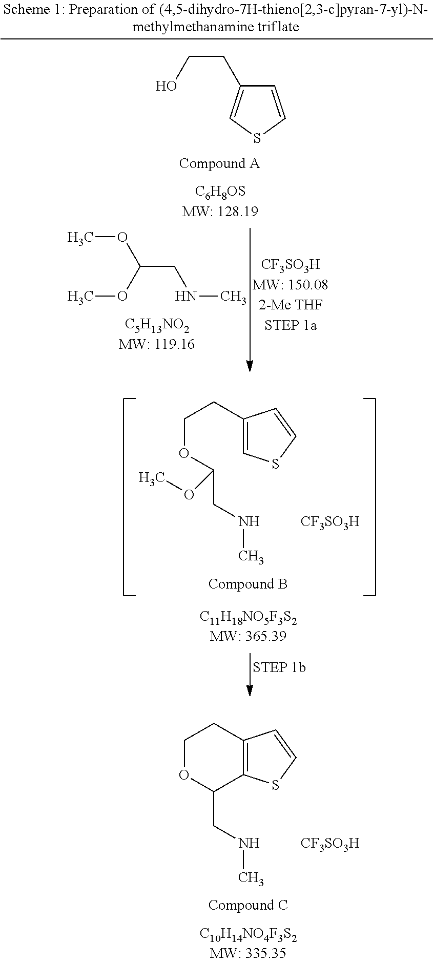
C1(CCO)=CSC=C1.COC(CNC)OC.C(OC(CNC)OC)CC1=CSC=C1.[CF3SO3H].C1OC(CNC)C2=C(C1)C=CS2.[CF3SO3H]
